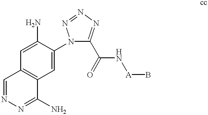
C1(N)=CC2=C(C=C1N1C(C(N[A]B)=O)=NN=N1)C(N)=NN=C2
